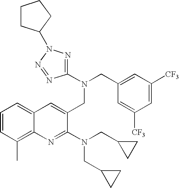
C12=CC=CC(C)=C1N=C(N(CC1CC1)CC1CC1)C(CN(CC1=CC([CF3])=CC([CF3])=C1)C1=NN(C3CCCC3)N=N1)=C2
